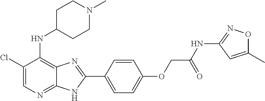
C1(Cl)=CN=C2C(=C1NC1CCN(C)CC1)N=C(C1=CC=C(OCC(NC3=NOC(C)=C3)=O)C=C1)N2
